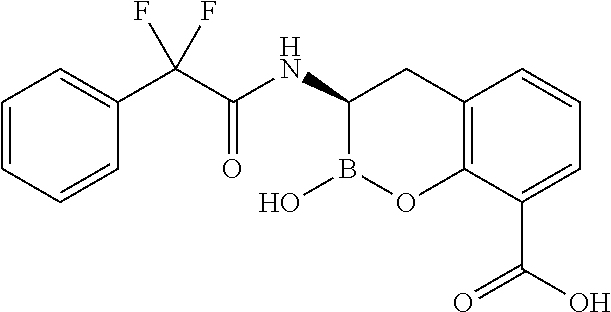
C1=CC=CC(C(C(NC2B(O)OC3=C(C2)C=CC=C3C(=O)O)=O)(F)F)=C1
